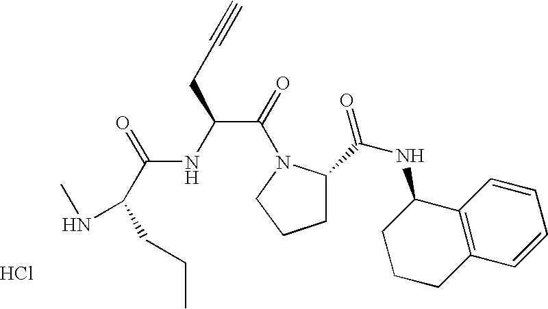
C1CCN(C(=O)C(NC(C(CCC)NC)=O)CC#C)C1C(NC1C2=C(C=CC=C2)CCC1)=O.Cl
